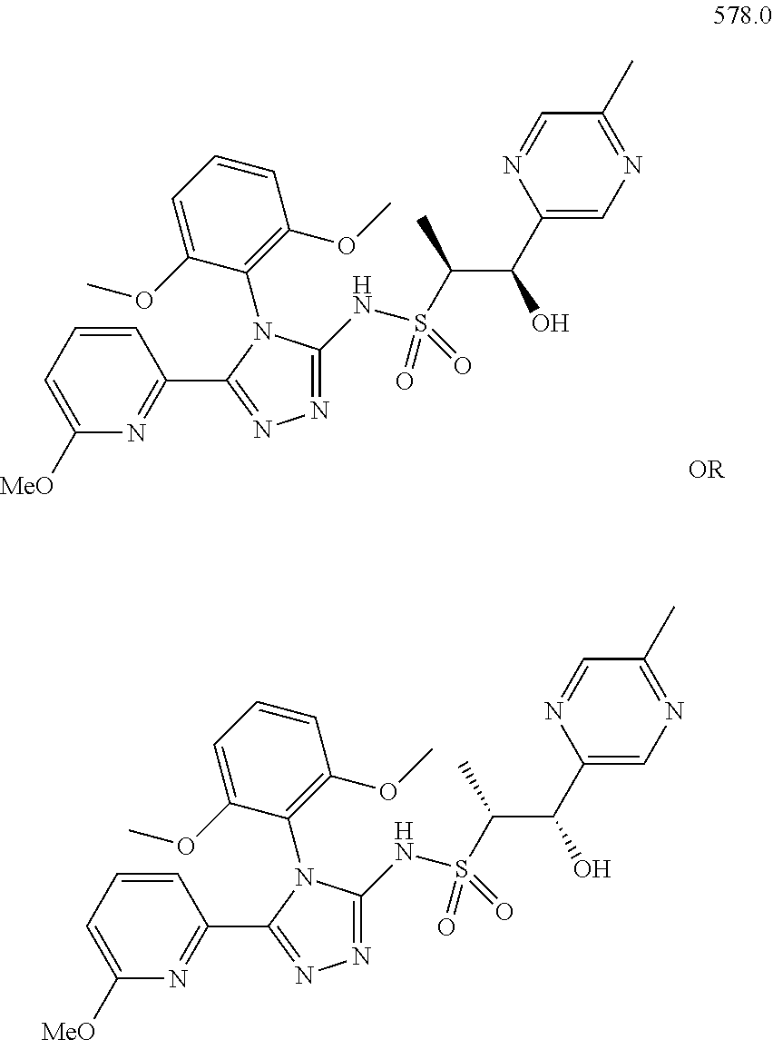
C1(N2C(NS(C(C(C3=CN=C(C)C=N3)O)C)(=O)=O)=NN=C2C2=NC([MeO])=CC=C2)=C(OC)C=CC=C1OC.C1(N2C(NS(C(C(C3=CN=C(C)C=N3)O)C)(=O)=O)=NN=C2C2=NC([MeO])=CC=C2)=C(OC)C=CC=C1OC
